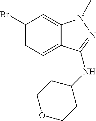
C1(Br)=CC=C2C(=C1)N(C)N=C2NC1CCOCC1
